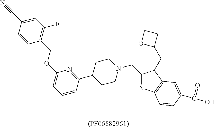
C1=CC(COC2=CC=CC(C3CCN(CC4=NC5=C(C4CC4CCO4)C=C(C([OH])=O)C=C5)CC3)=N2)=C(F)C=C1C#N
